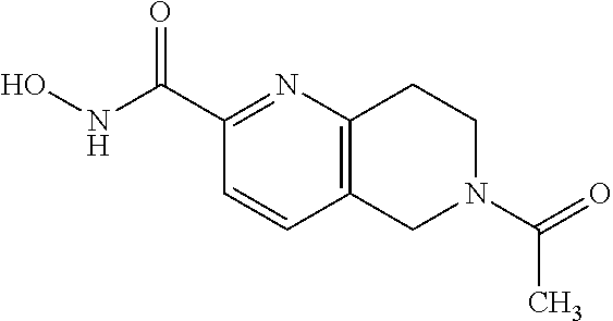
C12=C(N=C(C(NO)=O)C=C1)CCN(C(C)=O)C2
